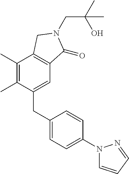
C1(CC2=CC=C(N3C=CC=N3)C=C2)=CC2=C(C(C)=C1C)CN(CC(C)(O)C)C2=O
